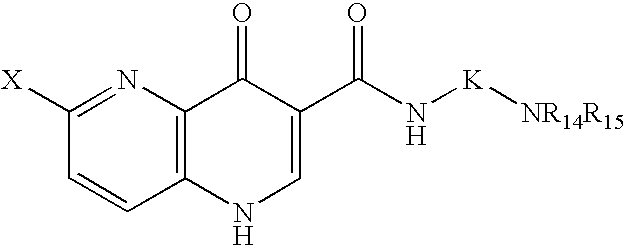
C1([X])=NC2=C(C=C1)NC=C(C(N[K][NR14R15])=O)C2=O
